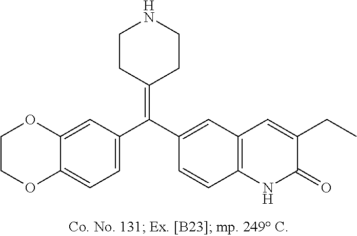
C1OC2=CC(C(C3=CC4=C(C=C3)NC(=O)C(CC)=C4)=C3CCNCC3)=CC=C2OC1
